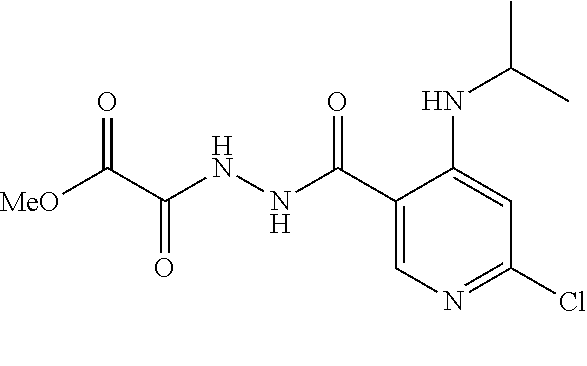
N(C(C1=CN=C(Cl)C=C1NC(C)C)=O)NC(C([MeO])=O)=O
